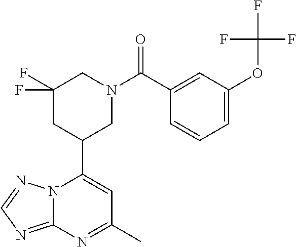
N12C(=NC=N1)N=C(C)C=C2C1CN(C(=O)C2=CC(OC(F)(F)F)=CC=C2)CC(F)(F)C1
